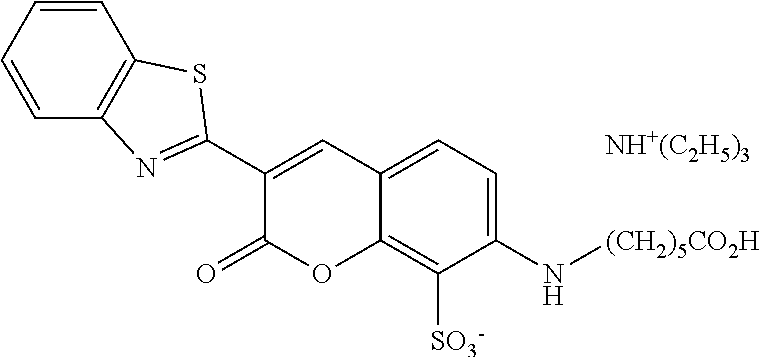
C12=CC=C(N[(CH2)5CO2H])C([SO3-])=C1OC(=O)C(C1=NC3=C(S1)C=CC=C3)=C2.[NH+(C2H5)3]
